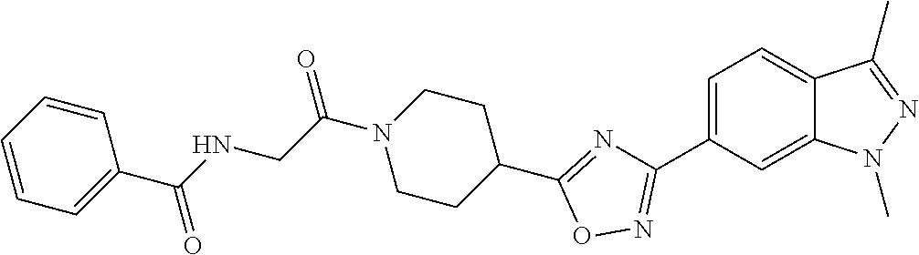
C1=C(C2=NOC(C3CCN(C(CNC(C4=CC=CC=C4)=O)=O)CC3)=N2)C=C2C(=C1)C(C)=NN2C
